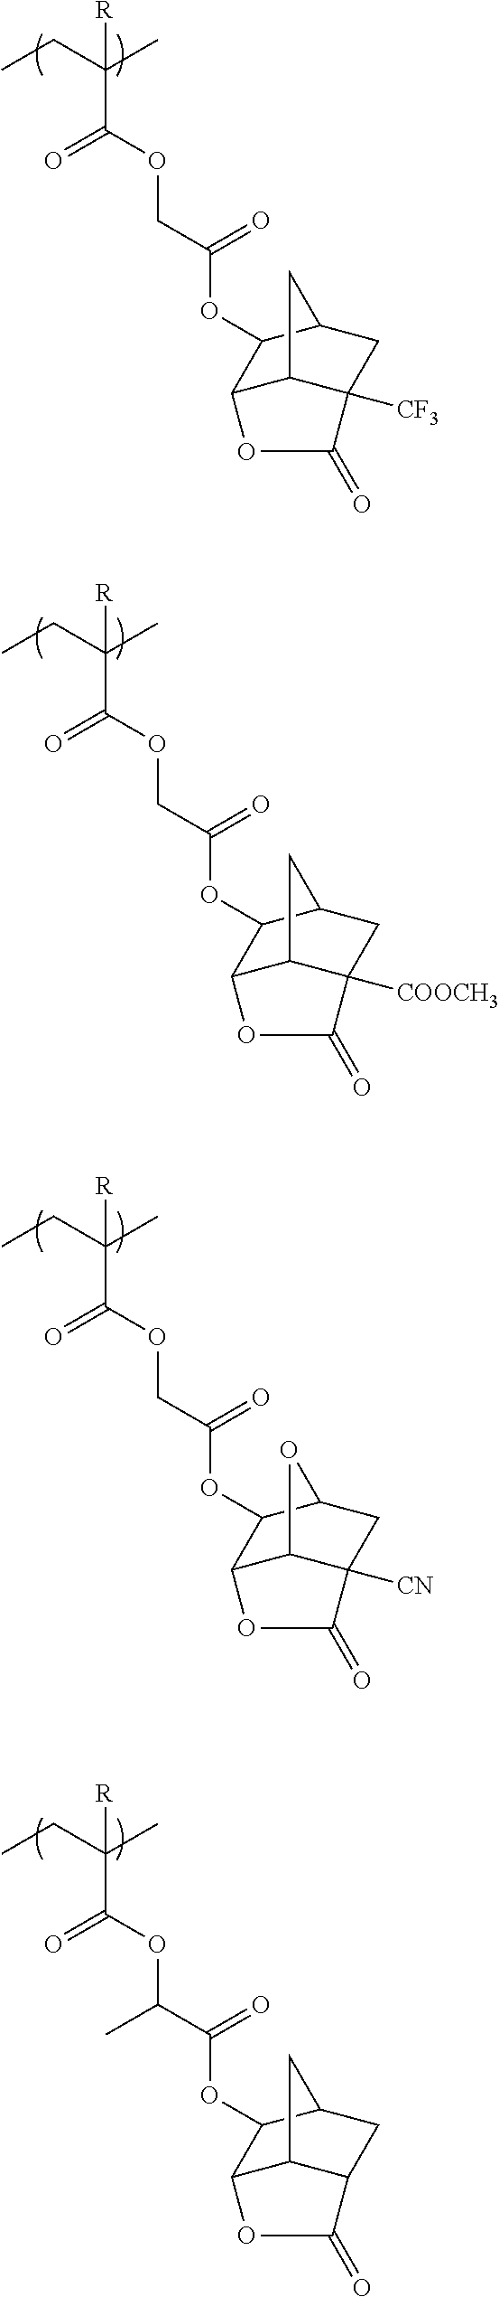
[R]C(CC)(C)C(OCC(=O)OC1C2C3C([CF3])(CC1C3)C(=O)O2)=O.[R]C(CC)(C)C(OCC(=O)OC1C2C3C([COOCH3])(CC1C3)C(=O)O2)=O.[R]C(CC)(C)C(OCC(=O)OC1C2C3C([CN])(CC1O3)C(=O)O2)=O.[R]C(CC)(C)C(OC(C(=O)OC1C2C3C(CC1C3)C(=O)O2)C)=O
